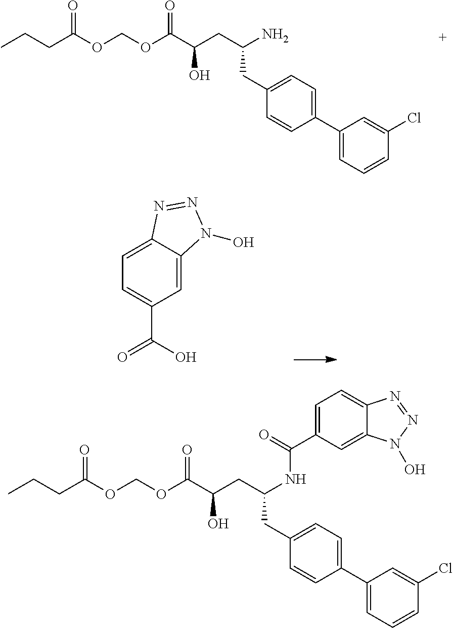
C1=C(C(=O)NC(CC(C(OCOC(CCC)=O)=O)O)CC2=CC=C(C3=CC=CC(Cl)=C3)C=C2)C=C2C(=C1)N=NN2O.NC(CC(C(OCOC(CCC)=O)=O)O)CC1=CC=C(C2=CC=CC(Cl)=C2)C=C1.C1=C2C(=CC(C(O)=O)=C1)N(O)N=N2
